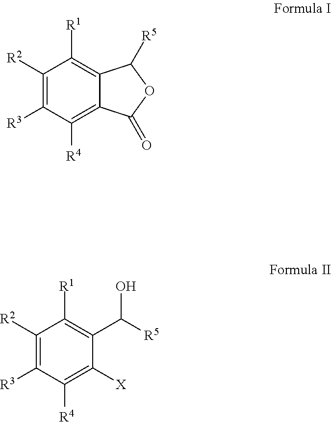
C1([R2])=C([R3])C([R4])=C2C(=C1[R1])C([R5])OC2=O.C1([R2])=C([R3])C([R4])=C([X])C(C([R5])O)=C1[R1]
